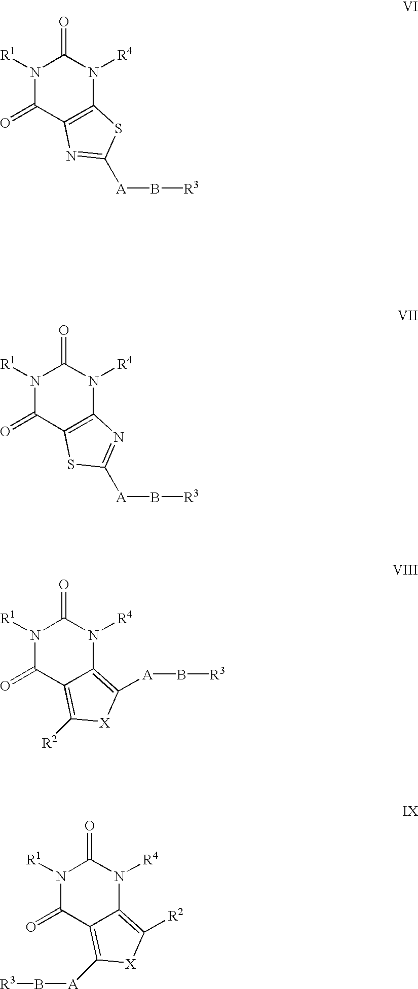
N1([R1])C(=O)C2=C(N([R4])C1=O)SC([A]B[R3])=N2.N1([R1])C(=O)C2=C(N([R4])C1=O)N=C([A]B[R3])S2.N1([R1])C(=O)C2=C([R2])[X]C([A]B[R3])=C2N([R4])C1=O.N1([R1])C(=O)C2=C([A]B[R3])[X]C([R2])=C2N([R4])C1=O
